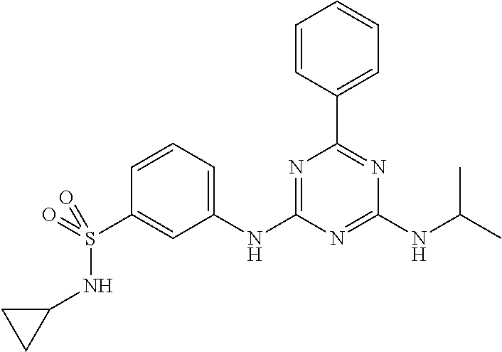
N1=C(NC2=CC=CC(S(=O)(NC3CC3)=O)=C2)N=C(NC(C)C)N=C1C1=CC=CC=C1
